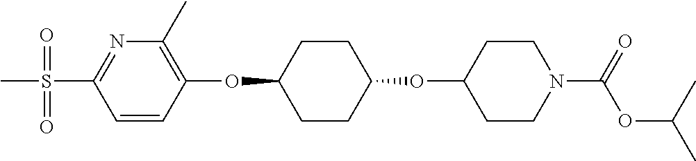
C1=CC(OC2CCC(OC3CCN(C(OC(C)C)=O)CC3)CC2)=C(C)N=C1S(C)(=O)=O
